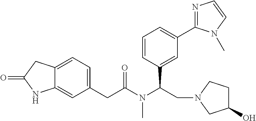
C12=CC(CC(=O)N(C(C3=CC(C4=NC=CN4C)=CC=C3)CN3CC(O)CC3)C)=CC=C1CC(=O)N2
